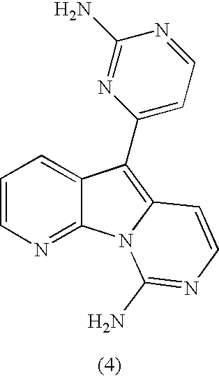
C1=CN=C2C(=C1)C(C1=CC=NC(N)=N1)=C1N2C(N)=NC=C1
